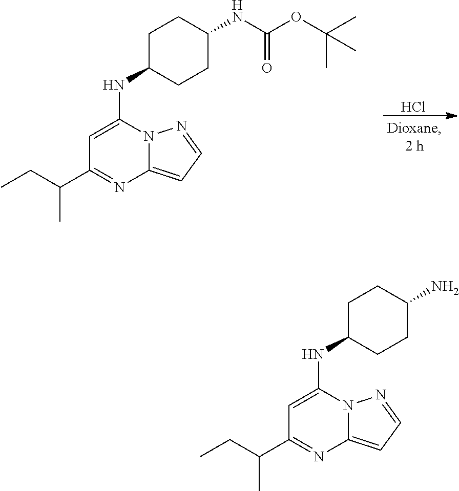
Cl.C1=C(NC2CCC(NC(OC(C)(C)C)=O)CC2)N2C(=CC=N2)N=C1C(CC)C.C1=C(NC2CCC(N)CC2)N2C(=CC=N2)N=C1C(CC)C
